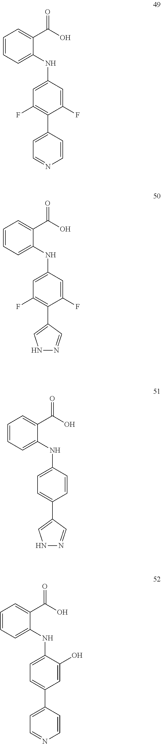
C1=CC(NC2=CC=CC=C2C(O)=O)=CC=C1C1=CNN=C1.C1(F)=CC(NC2=CC=CC=C2C(O)=O)=CC(F)=C1C1=CC=NC=C1.C1=C(O)C(NC2=CC=CC=C2C(O)=O)=CC=C1C1=CC=NC=C1.C1(F)=CC(NC2=CC=CC=C2C(O)=O)=CC(F)=C1C1=CNN=C1
